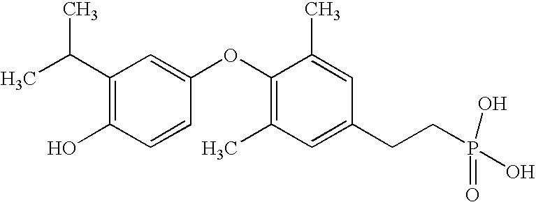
C1(C(C)C)=C(O)C=CC(OC2=C(C)C=C(CCP(O)(O)=O)C=C2C)=C1
